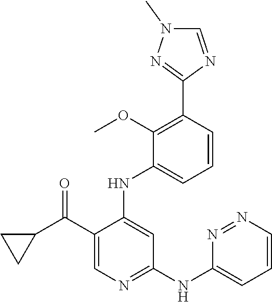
C1=CC(C2=NN(C)C=N2)=C(OC)C(NC2=CC(NC3=CC=CN=N3)=NC=C2C(C2CC2)=O)=C1
